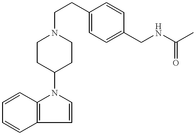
C1=CC2=C(C=C1)C=CN2C1CCN(CCC2=CC=C(CNC(=O)C)C=C2)CC1
